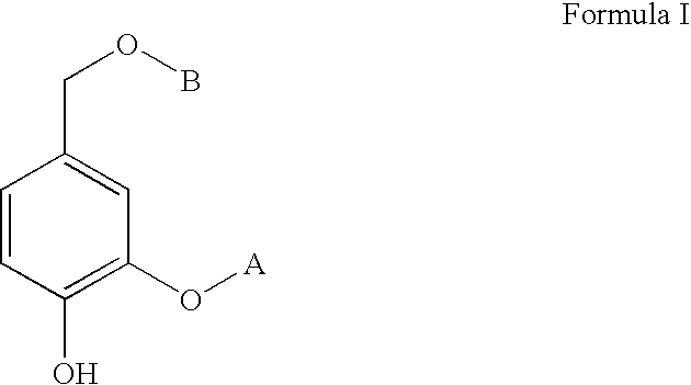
C1=CC(O)=C(O[A])C=C1COB
